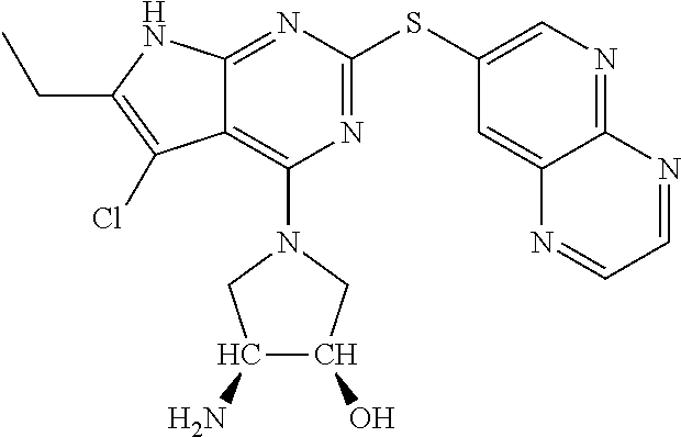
N1=C(SC2=CN=C3C(=C2)N=CC=N3)N=C2C(=C1N1CC(N)C(O)C1)C(Cl)=C(CC)N2
